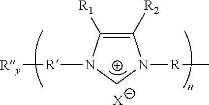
C1([R2])=C([R1])N([R][Ry])CN1[R]C.[X]
